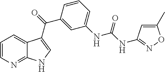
C1=CN=C2C(=C1)C(C(C1=CC(NC(=O)NC3=NOC(C)=C3)=CC=C1)=O)=CN2
